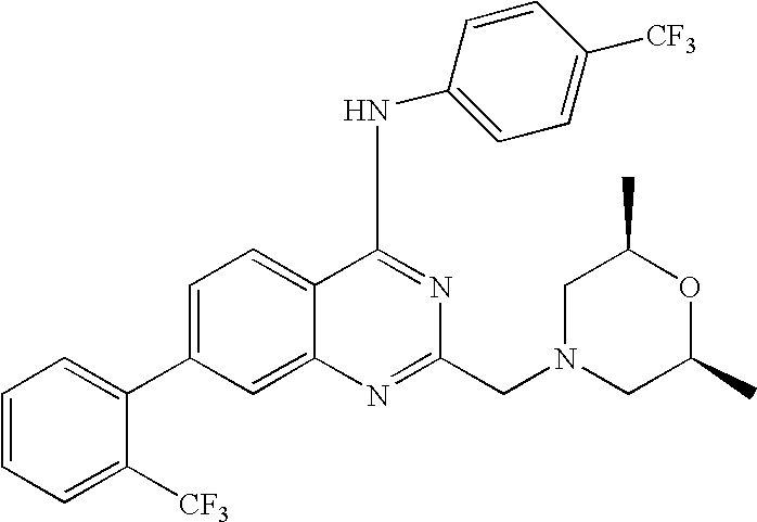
C1=C(C2=CC=CC=C2[CF3])C=C2C(=C1)C(NC1=CC=C([CF3])C=C1)=NC(CN1CC(C)OC(C)C1)=N2
